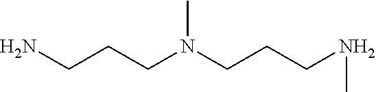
C(CCN(CCCNC)C)N
